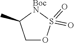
S1(=O)(=O)OCC(C)[BocN]1
